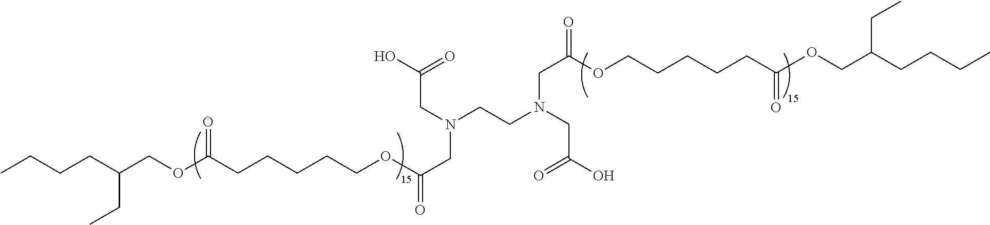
CCCCC(COC(CCCCCOC(CN(CC(O)=O)CCN(CC(OCCCCCC(OCC(CCCC)CC)=O)=O)CC(O)=O)=O)=O)CC
